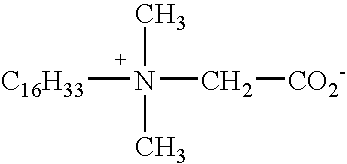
N(C[CO2-])(C)(C)[C16H33]
